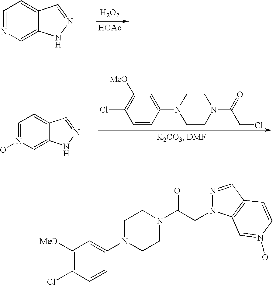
C1=NC=C2C(=C1)C=NN2.[H2O2].[HOAc].C1=N(O)C=C2C(=C1)C=NN2.C1=C(N2CCN(C(=O)CCl)CC2)C=CC(Cl)=C1[MeO].C1([MeO])=C(Cl)C=CC(N2CCN(C(CN3N=CC4=C3C=N(O)C=C4)=O)CC2)=C1
